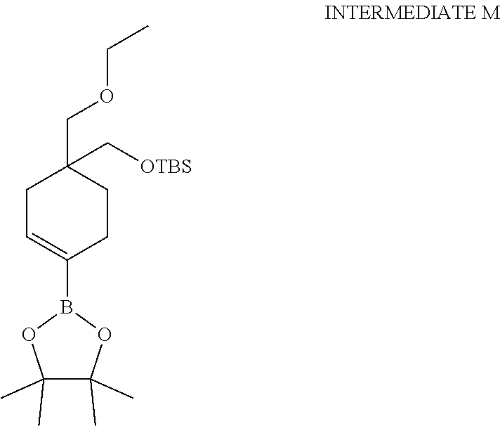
C1(B2OC(C)(C)C(C)(C)O2)=CCC(COCC)(C[OTBS])CC1
